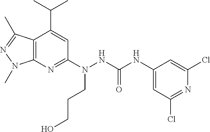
C12=C(N=C(N(NC(NC3=CC(Cl)=NC(Cl)=C3)=O)CCCO)C=C1C(C)C)N(C)N=C2C
